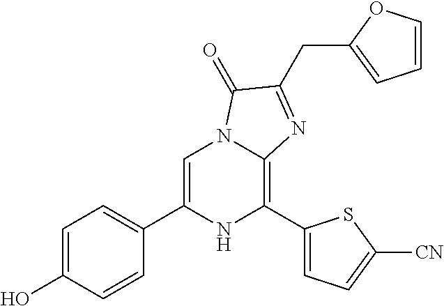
C1=C(C2=CC=C(O)C=C2)NC(C2=CC=C([CN])S2)=C2N1C(=O)C(CC1=CC=CO1)=N2
